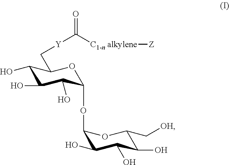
C1(O)C(O)C(O)C(OC2C(O)C(O)C(O)C(C[OH])O2)OC1C[Y]C([C1-n alkylene][Z])=O
